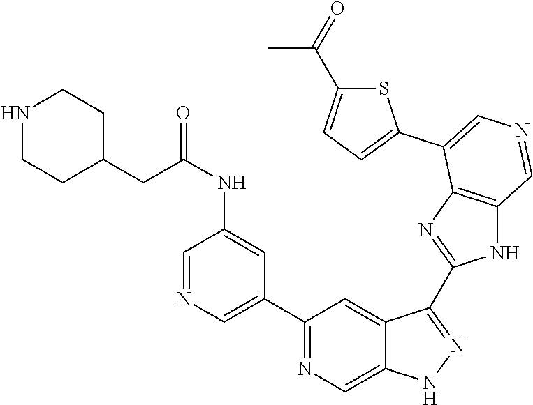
C1(C2=CN=CC(NC(=O)CC3CCNCC3)=C2)=NC=C2C(=C1)C(C1=NC3=C(N1)C=NC=C3C1=CC=C(C(=O)C)S1)=NN2
